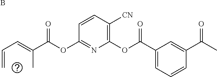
C(C=C(C(OC1=NC(OC(C2=CC=CC(C(C)=O)=C2)=O)=C([CN])C=C1)=O)C)=C.B
